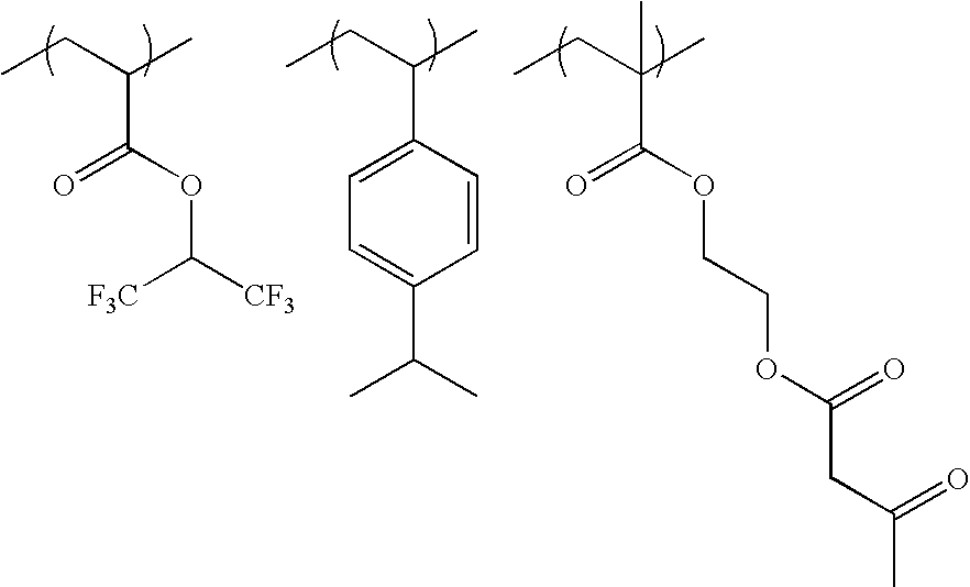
CCC(C)(C(OCCOC(CC(C)=O)=O)=O)C.CCC(C)C(=O)OC([F3C])[CF3].CCC(C)C1=CC=C(C(C)C)C=C1
